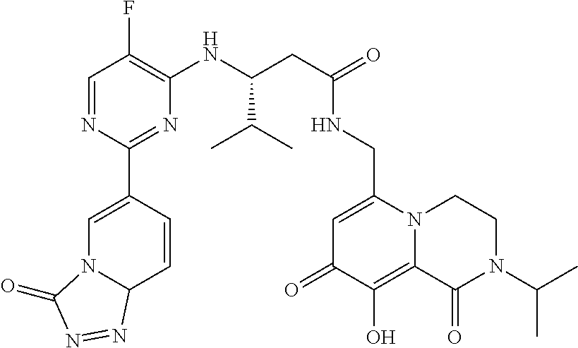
C1(=O)C=C(CNC(CC(NC2=C(F)C=NC(C3=CN4C(C=C3)N=NC4=O)=N2)C(C)C)=O)N2C(=C1O)C(=O)N(C(C)C)CC2
